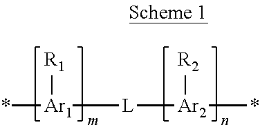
*[Ar1]([L][Ar2](*)[R2])[R1]
